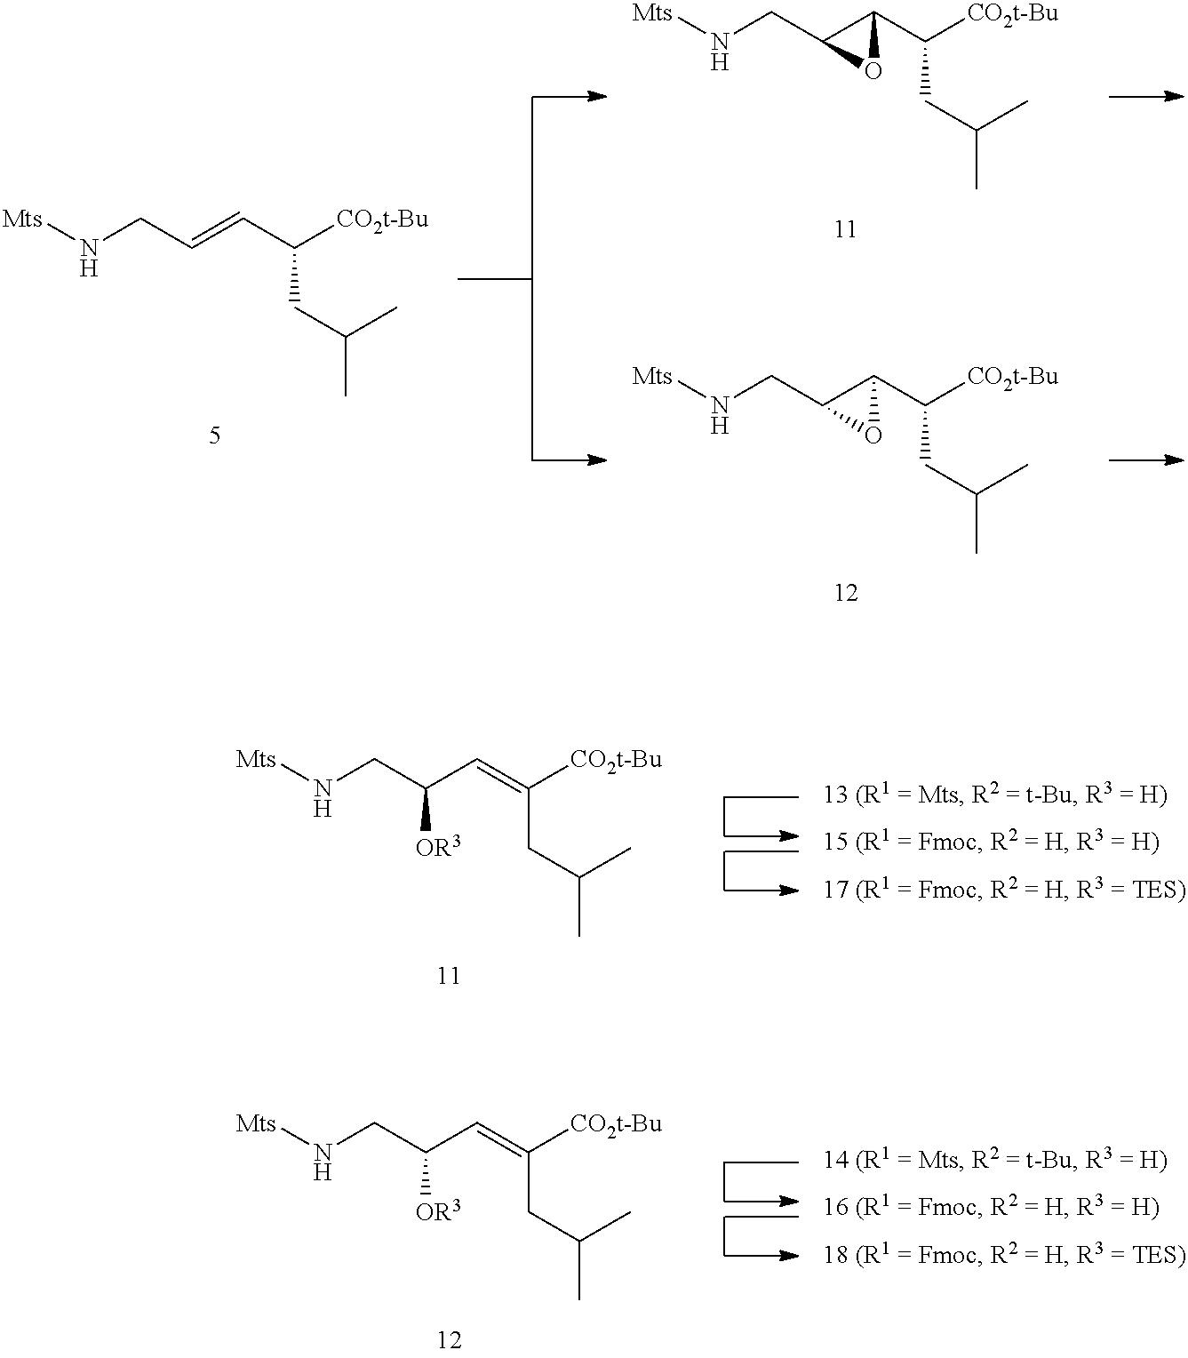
[Mts]NCC=CC([CO2t-Bu])CC(C)C.[Mts]NCC1C(C([CO2t-Bu])CC(C)C)O1.[Mts]NCC1C(C([CO2t-Bu])CC(C)C)O1.[Mts]NCC(C=C([CO2t-Bu])CC(C)C)[OR3].[Mts]NCC(C=C([CO2t-Bu])CC(C)C)[OR3]
